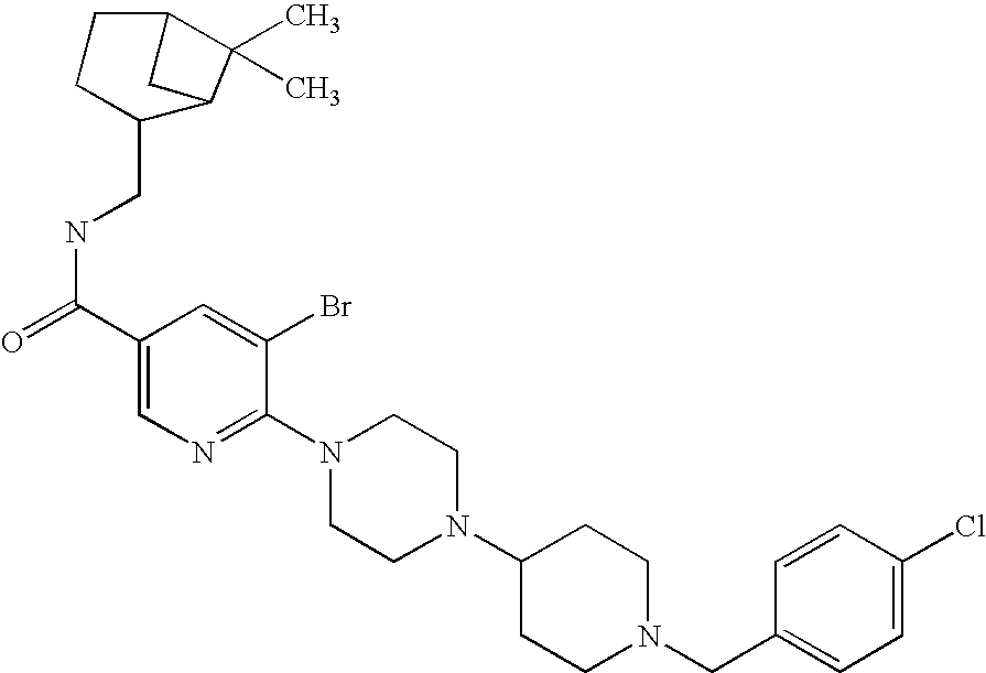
C(N1CCC(N2CCN(C3=NC=C(C(=O)NCC4CCC5CC4C5(C)C)C=C3Br)CC2)CC1)C1=CC=C(Cl)C=C1
